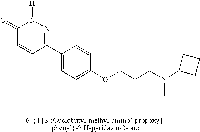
C1(=O)C=CC(C2=CC=C(OCCCN(C)C3CCC3)C=C2)=NN1[H]
